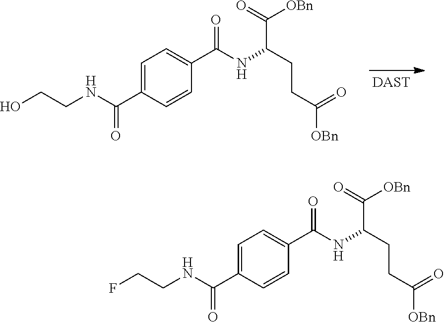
OCCNC(C1=CC=C(C(NC(CCC([OBn])=O)C([OBn])=O)=O)C=C1)=O.[DAST].FCCNC(C1=CC=C(C(NC(CCC([OBn])=O)C([OBn])=O)=O)C=C1)=O
